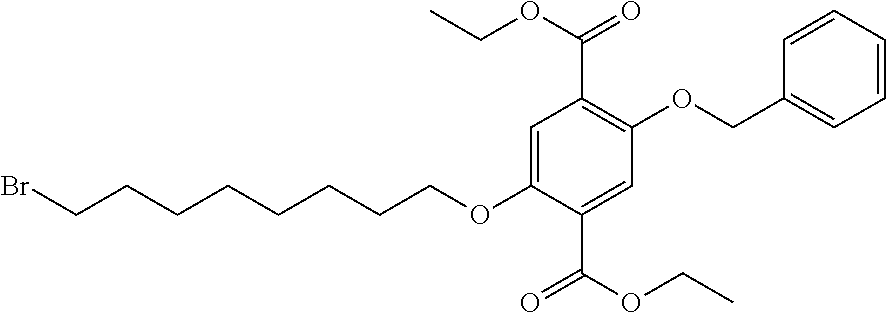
C1(OCC2=CC=CC=C2)=C(C(OCC)=O)C=C(OCCCCCCCCBr)C(C(OCC)=O)=C1
